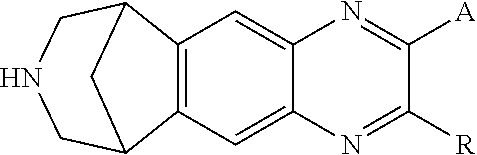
C12=C(C=C3C(=C1)N=C([A])C([R])=N3)C1CNCC2C1
